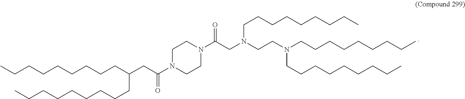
C1N(C(CC(CCCCCCCCC)CCCCCCCCC)=O)CCN(C(CN(CCN(CCCCCCCCC)CCCCCCCCC)CCCCCCCCC)=O)C1
